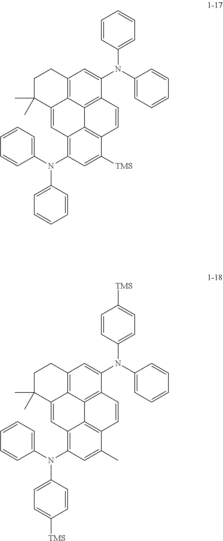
C12=C3C4=C(C(N(C5=CC=CC=C5)C5=CC=CC=C5)=C1)C=CC1=C4C(=C(N(C4=CC=CC=C4)C4=CC=CC=C4)C=C1[TMS])C=C3C(C)(C)CC2.C12=C3C4=C(C(N(C5=CC=C([TMS])C=C5)C5=CC=CC=C5)=C1)C=CC1=C4C(=C(N(C4=CC=C([TMS])C=C4)C4=CC=CC=C4)C=C1C)C=C3C(C)(C)CC2
